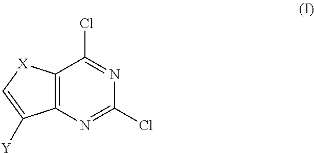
C12=C(N=C(Cl)N=C1Cl)C([Y])=C[X]2
